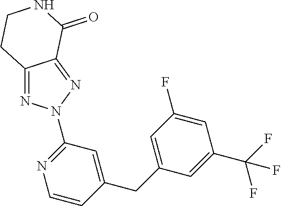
N1=C2C(=NN1C1=NC=CC(CC3=CC(F)=CC(C(F)(F)F)=C3)=C1)C(=O)NCC2
